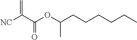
[NC]C(C(OC(CCCCCC)C)=O)=C
